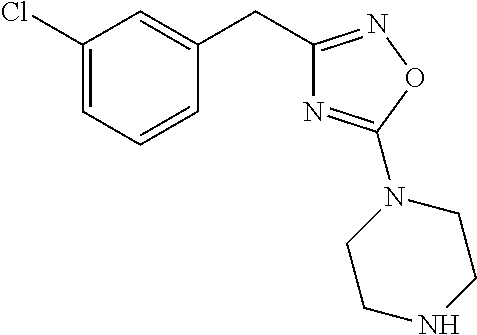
C1(CC2=CC(Cl)=CC=C2)=NOC(N2CCNCC2)=N1
